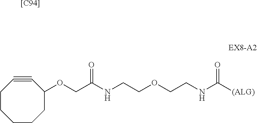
[[C94]].C(COCCNC([(ALG)])=O)NC(=O)COC1C#CCCCCC1
